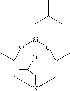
C1N2CC(C)O[Si](CC(C)C)(OC1C)OC(C)C2
